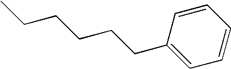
C(CCCCC1=CC=CC=C1)C
